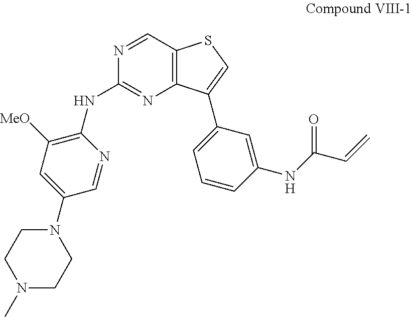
C12=C(C=NC(NC3=C([MeO])C=C(N4CCN(C)CC4)C=N3)=N1)SC=C2C1=CC=CC(NC(C=C)=O)=C1
